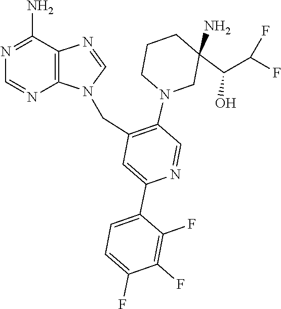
C1=NC2=C(C(N)=N1)N=CN2CC1=C(N2CC(N)(C(C(F)F)O)CCC2)C=NC(C2=CC=C(F)C(F)=C2F)=C1
